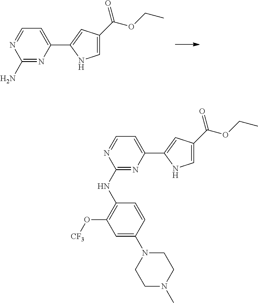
C1(N)=NC(C2=CC(C(OCC)=O)=CN2)=CC=N1.C1(NC2=C(O[CF3])C=C(N3CCN(C)CC3)C=C2)=NC(C2=CC(C(OCC)=O)=CN2)=CC=N1
